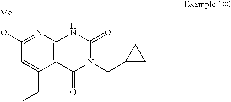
C1(O[Me])=NC2=C(C(CC)=C1)C(=O)N(CC1CC1)C(=O)N2
